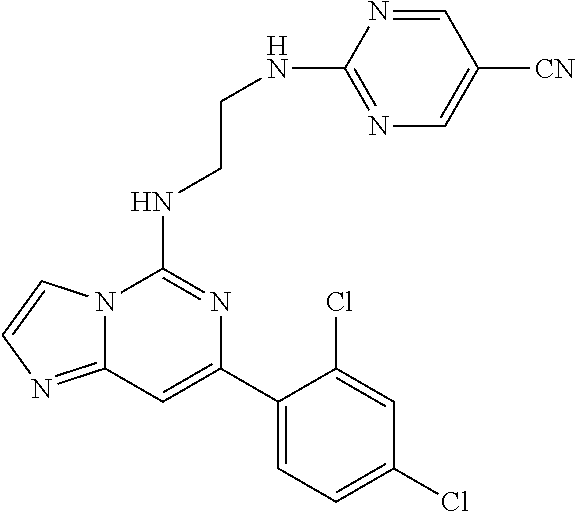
C12=NC=CN1C(NCCNC1=NC=C([CN])C=N1)=NC(C1=CC=C(Cl)C=C1Cl)=C2
